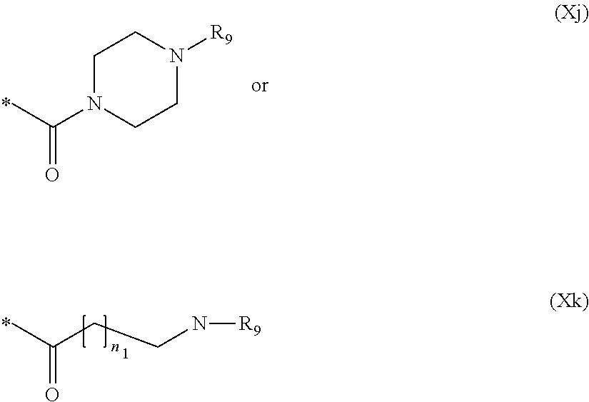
C(C(=O)C)CN[R9].C1N(C(=O)C)CCN([R9])C1
